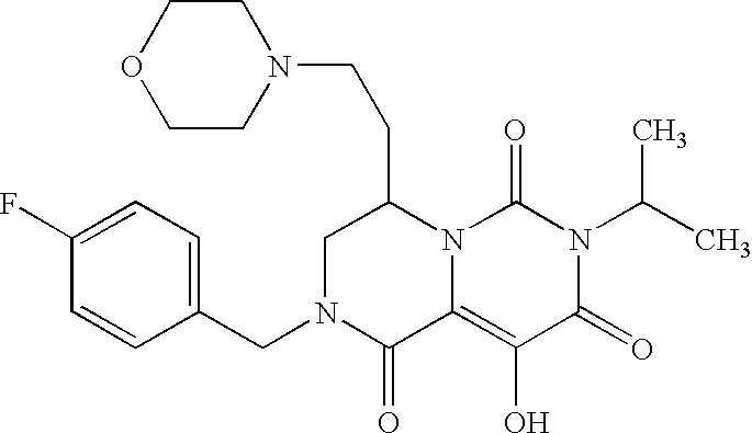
C1(CN2C(=O)C3=C(O)C(=O)N(C(C)C)C(=O)N3C(CCN3CCOCC3)C2)=CC=C(F)C=C1
